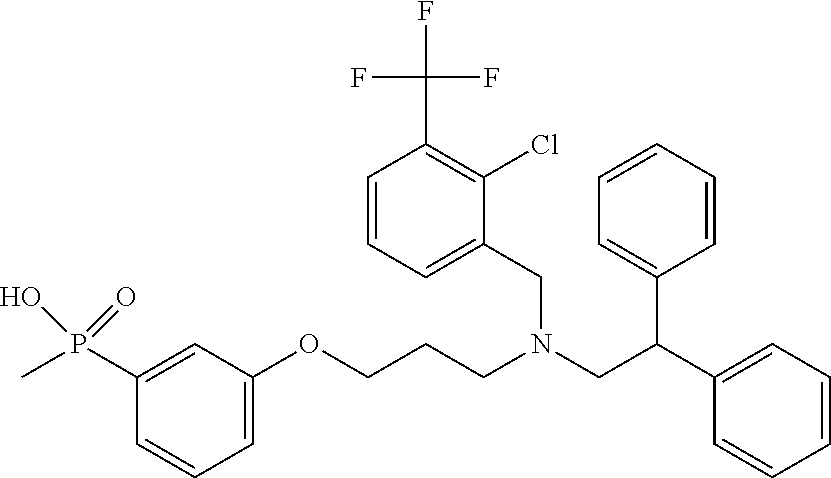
C1=C(OCCCN(CC(C2=CC=CC=C2)C2=CC=CC=C2)CC2=CC=CC(C(F)(F)F)=C2Cl)C=C(P(C)(O)=O)C=C1
